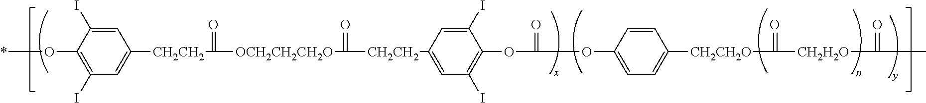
*OC1=C(I)C=C([CH2CH2]C(=O)[OCH2CH2CH2O]C(=O)[CH2CH2]C2=CC(I)=C(OC(=O)OC3=CC=C([CH2CH2O]C(=O)[CH2H2O]C(=O)C)C=C3)C(I)=C2)C=C1I
